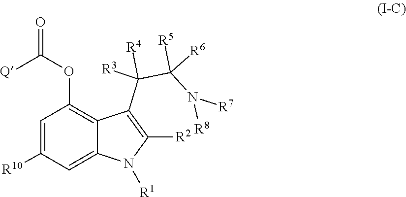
O=C([Q])OC1=C2C(=CC([R10])=C1)N([R1])C([R2])=C2C([R3])([R4])C([R5])([R6])N([R7])[R8]
